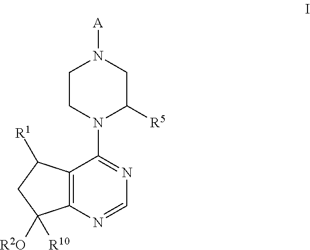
[A]N1CC([R5])N(C2=NC=NC3=C2C([R1])CC3([R10])[R2O])CC1
